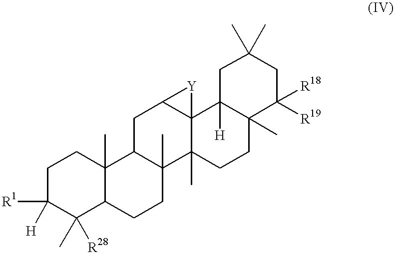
C1C([H])([R1])C(C)([R28])C2C(C)(C1)C1C(C)(CC2)C2(C)C3(C(C1)[Y]3)C1([H])C(C)(CC2)C([R19])([R18])CC(C)(C)C1
